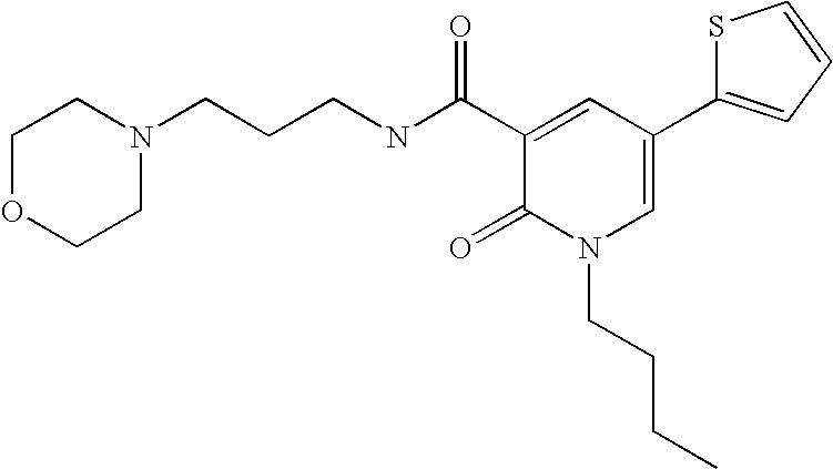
C(CNC(C1=CC(C2=CC=CS2)=CN(CCCC)C1=O)=O)CN1CCOCC1
